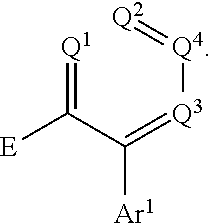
[Q1]=C(C(=[Q3][Q4]=[Q2])[Ar1])[E]
